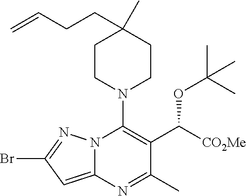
C12=CC(Br)=NN1C(N1CCC(C)(CCC=C)CC1)=C(C([CO2Me])OC(C)(C)C)C(C)=N2
